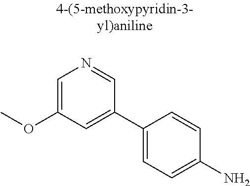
O(C1=CN=CC(C2=CC=C(N)C=C2)=C1)C
